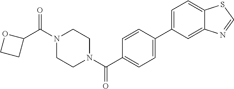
C1(C(N2CCN(C(=O)C3=CC=C(C4=CC=C5C(=C4)N=CS5)C=C3)CC2)=O)OCC1
